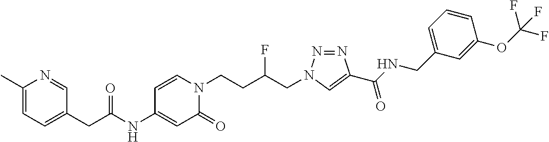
C1=C(NC(CC2=CC=C(C)N=C2)=O)C=CN(CCC(CN2N=NC(C(NCC3=CC=CC(OC(F)(F)F)=C3)=O)=C2)F)C1=O
